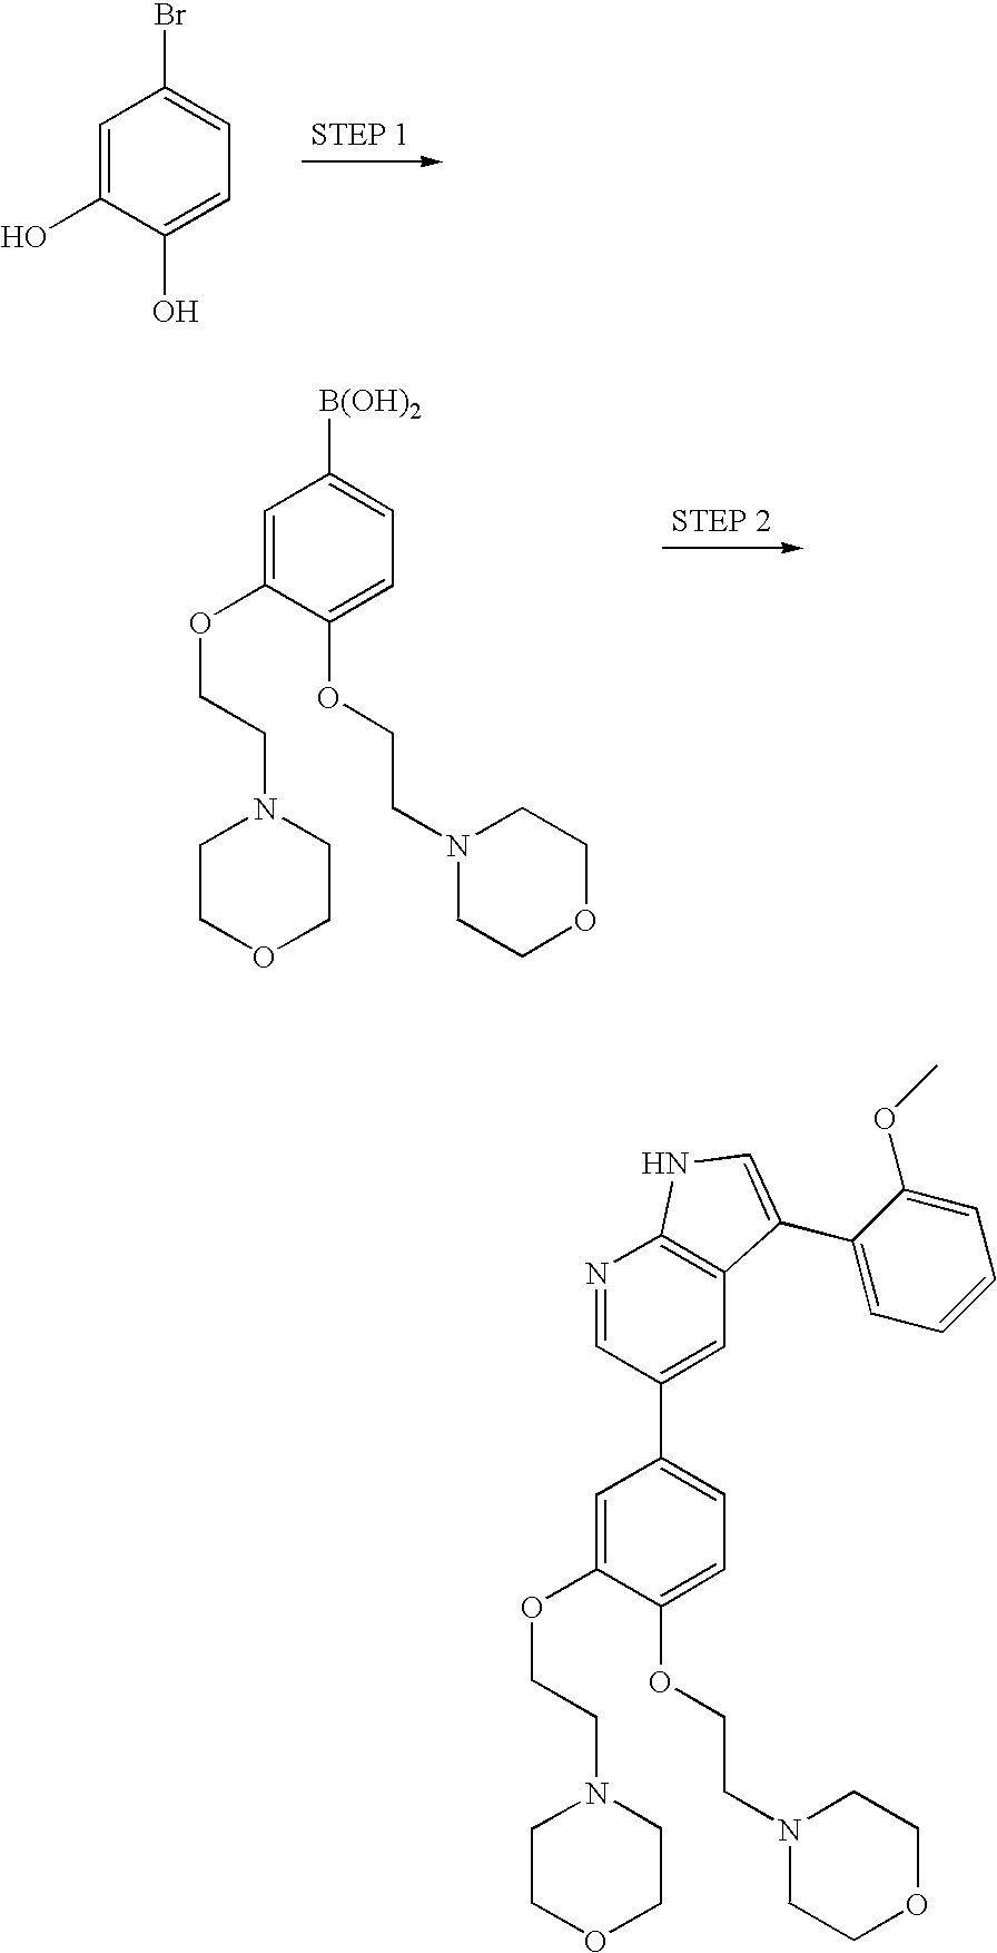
C1=C(OCCN2CCOCC2)C(OCCN2CCOCC2)=CC=C1C1=CC2=C(N=C1)NC=C2C1=CC=CC=C1OC.C1=C(O)C(O)=CC=C1Br.C1=C(OCCN2CCOCC2)C(OCCN2CCOCC2)=CC=C1[B(OH)2]
